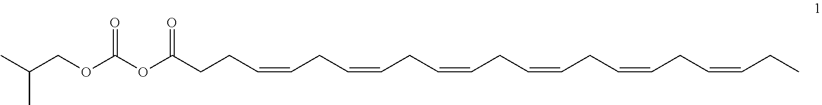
CC(COC(OC(CCC=CCC=CCC=CCC=CCC=CCC=CCC)=O)=O)C
